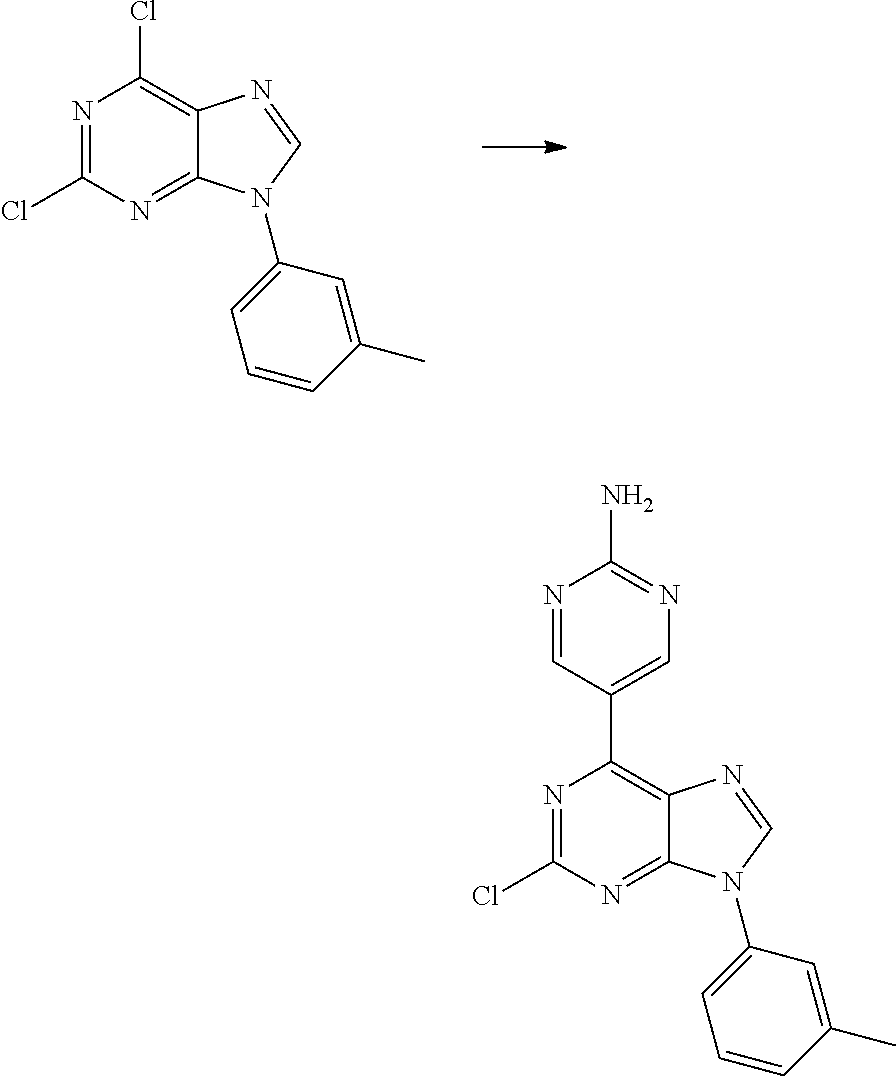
N1=C(Cl)N=C2C(=C1Cl)N=CN2C1=CC=CC(C)=C1.N1=C(Cl)N=C2C(=C1C1=CN=C(N)N=C1)N=CN2C1=CC=CC(C)=C1
